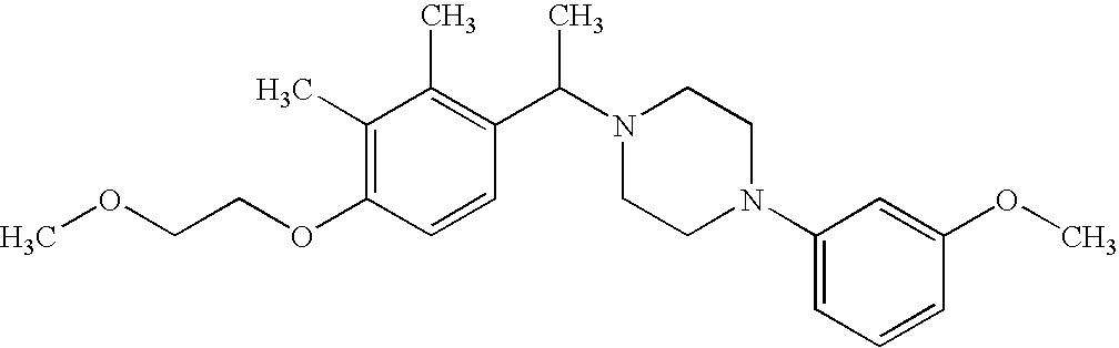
COCCOC1=C(C)C(C)=C(C(N2CCN(C3=CC=CC(OC)=C3)CC2)C)C=C1
